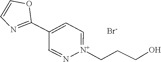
[N+]1(CCCO)=CC=C(C2=NC=CO2)C=N1.[Br-]
